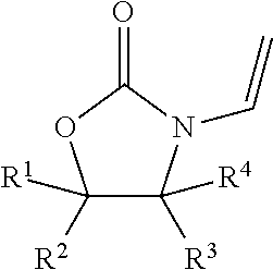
C1([R1])([R2])C([R4])([R3])N(C=C)C(=O)O1
